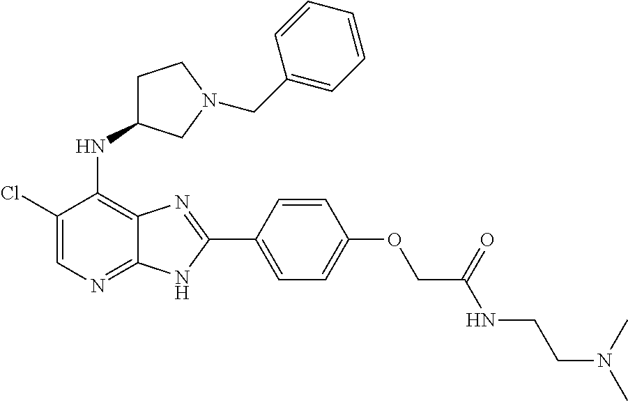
C1(Cl)=CN=C2C(=C1NC1CCN(CC3=CC=CC=C3)C1)N=C(C1=CC=C(OCC(NCCN(C)C)=O)C=C1)N2
